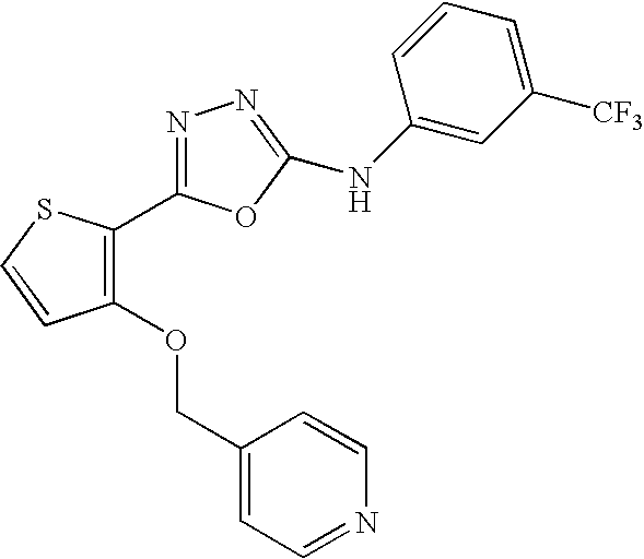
N1=C(C2=C(OCC3=CC=NC=C3)C=CS2)OC(NC2=CC([CF3])=CC=C2)=N1
